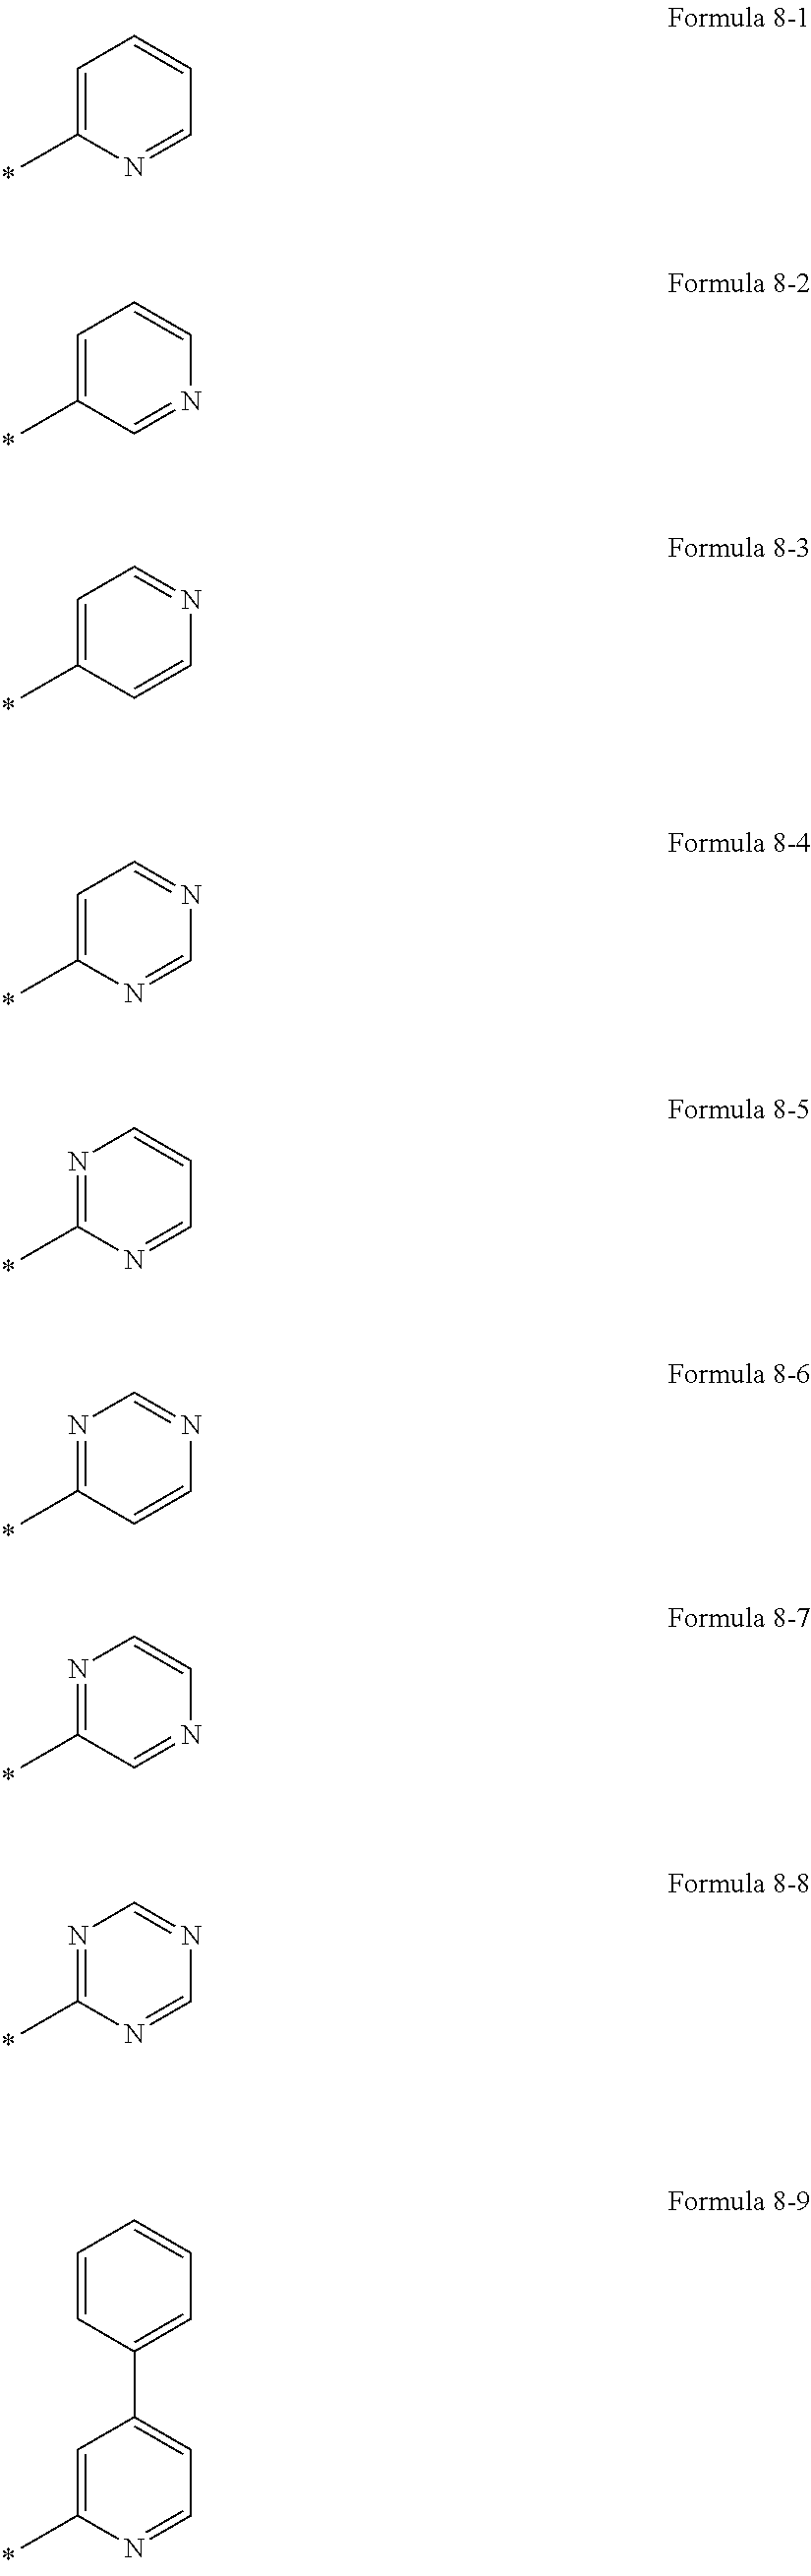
C1=C(C)N=CC=C1.C1=C(C)C=NC=C1.C1=C(C)C=CN=C1.C1=C(C)N=CN=C1.N1=C(C)N=CC=C1.N1=C(C)C=CN=C1.N1=C(C)C=NC=C1.N1=C(C)N=CN=C1.C1=C(C)N=CC=C1C1=CC=CC=C1
